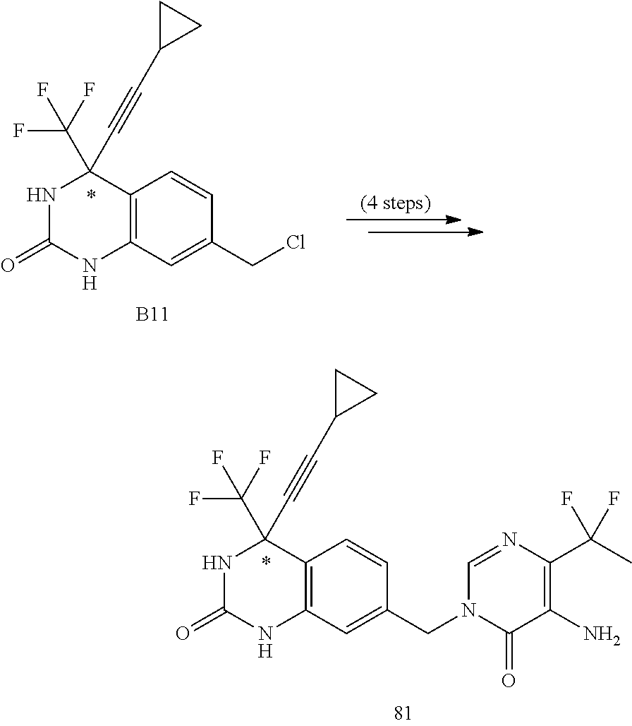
O=C1NC(C#CC2CC2)(C(F)(F)F)C2=C(N1)C=C(CCl)C=C2.[B11].C1=NC(C(C)(F)F)=C(N)C(=O)N1CC1=CC2=C(C(C#CC3CC3)(C(F)(F)F)NC(=O)N2)C=C1
